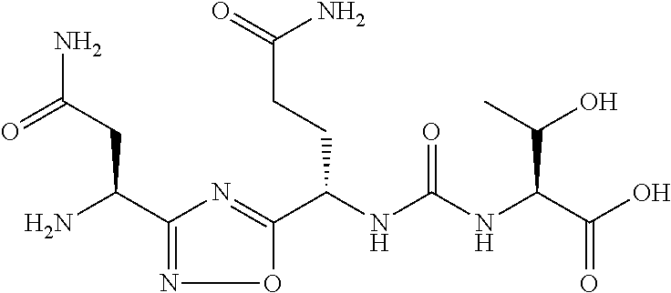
C(NC(NC(C(O)=O)C(O)C)=O)(C1=NC(C(N)CC(N)=O)=NO1)CCC(N)=O
